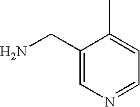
C1(C[H2N])=CN=CC=C1C
